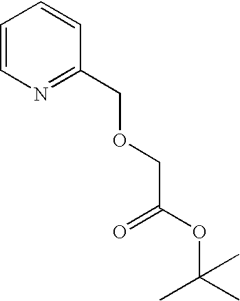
C1=CN=C(COCC(OC(C)(C)C)=O)C=C1
